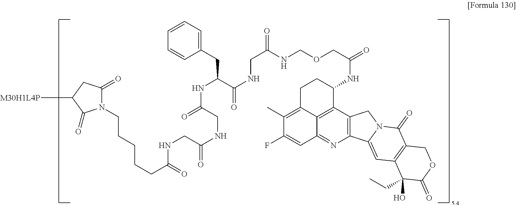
C(NCOCC(=O)NC1CCC2=C(C)C(F)=CC3=NC4=C(C1=C23)CN1C4=CC2=C(C1=O)COC(=O)C2(O)CC)(CNC(=O)C(NC(=O)CNC(=O)CNC(CCCCCN1C(=O)CC([M30H1L4P])C1=O)=O)CC1=CC=CC=C1)=O
